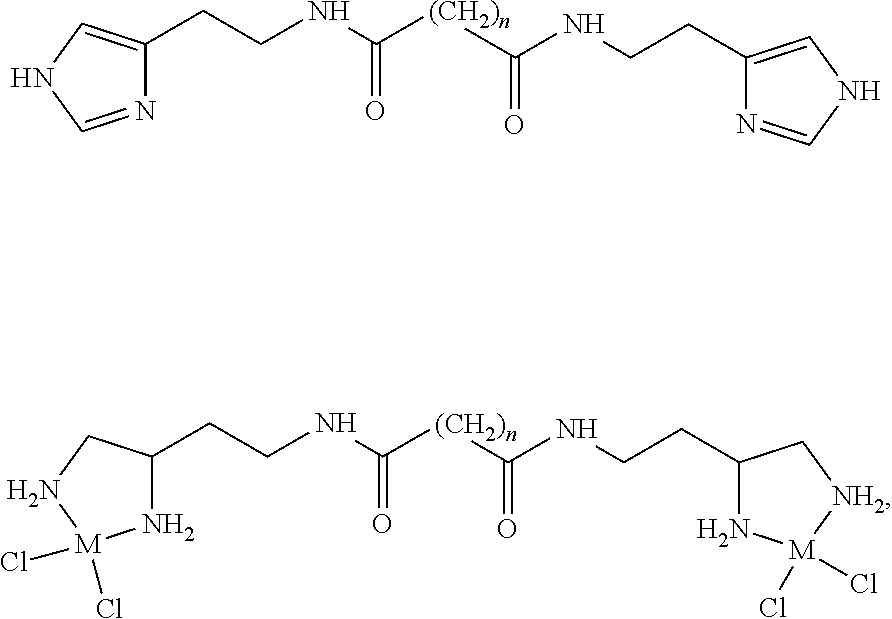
N1=CNC=C1CCNC(=O)[(CH2)n]C(NCCC1=CNC=N1)=O.N1C(CCNC(=O)[(CH2)n]C(NCCC2N[M](Cl)(Cl)[NH2]C2)=O)CN[M]1(Cl)Cl
